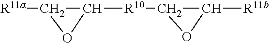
[R11a]C1OC1[R10]C1OC1[R11b]
